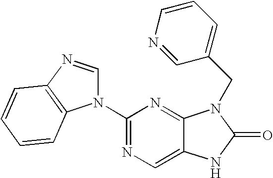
C12=CN=C(N3C=NC4=C3C=CC=C4)N=C1N(CC1=CC=CN=C1)C(=O)N2
